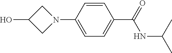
C1=C(C(=O)NC(C)C)C=CC(N2CC(O)C2)=C1
